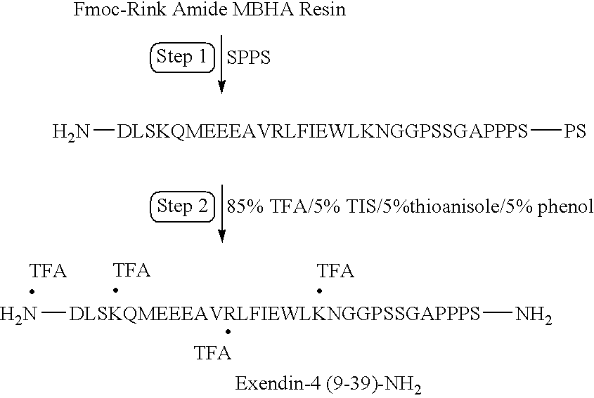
[85% TFA/5% TIS/5%thioanisole/5% phenol].N[DLSKQMEEEAVRLFIEWLKNGGPSSGAPPPS][PS].[SPPS].N[DLSKQMEEEAVRLFIEWLKNGGPSSGAPPPS]N
